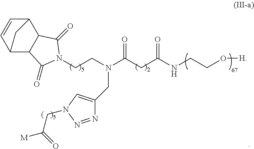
C12C3C(C(C=C1)C2)C(=O)N(CCN(C(CC(NCCO[H])=O)=O)CC1=CN(CC([M])=O)N=N1)C3=O
